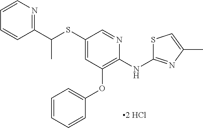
C1=CN=C(C(SC2=CC(OC3=CC=CC=C3)=C(NC3=NC(C)=CS3)N=C2)C)C=C1
